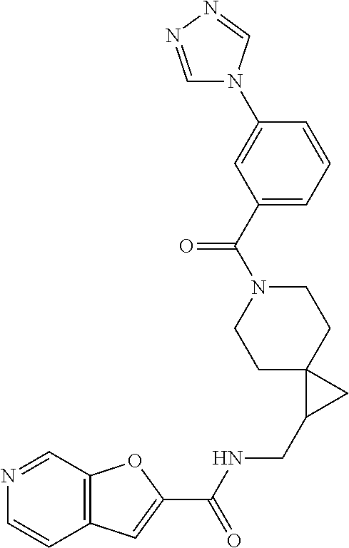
C1C2(CCN(C(C3=CC=CC(N4C=NN=C4)=C3)=O)C1)C(CNC(C1=CC3=C(O1)C=NC=C3)=O)C2
